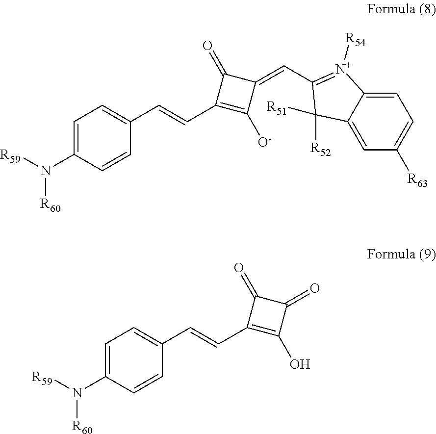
[R59]N(C1=CC=C(C=CC2=C([O-])C(=CC3=[N+]([R54])C4=CC=C([R63])C=C4C3([R52])[R51])C2=O)C=C1)[R60].[R59]N(C1=CC=C(C=CC2=C(O)C(=O)C2=O)C=C1)[R60]
